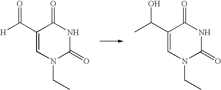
C1(C([H])=O)=CN(CC)C(=O)NC1=O.C1(C(C)O)=CN(CC)C(=O)NC1=O
